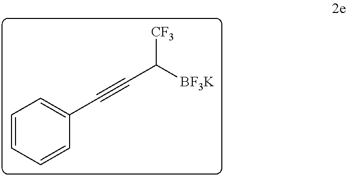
C1=CC=CC(C#CC([CF3])[BF3K])=C1
